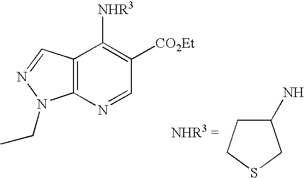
C12=C(N=CC([CO2Et])=C1[NHR3])N(CC)N=C2.C1(N)CCSC1
